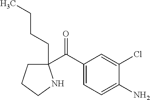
C1(C(C2=CC=C(N)C(Cl)=C2)=O)(CCCC)CCCN1
